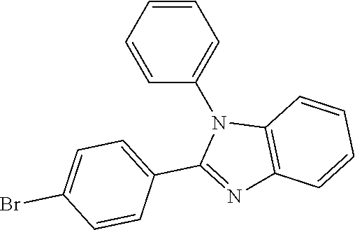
C1=CC=CC=C1N1C(C2=CC=C(Br)C=C2)=NC2=C1C=CC=C2
